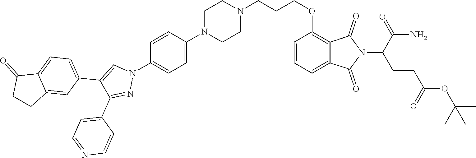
N1(CCCOC2=C3C(=CC=C2)C(=O)N(C(CCC(OC(C)(C)C)=O)C(N)=O)C3=O)CCN(C2=CC=C(N3C=C(C4=CC=C5C(=C4)CCC5=O)C(C4=CC=NC=C4)=N3)C=C2)CC1
